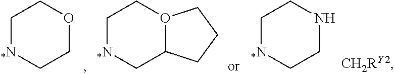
C1[*N]CCOC1.C1[*N]CC2O(C1)CCC2.C1[*N]CCNC1
